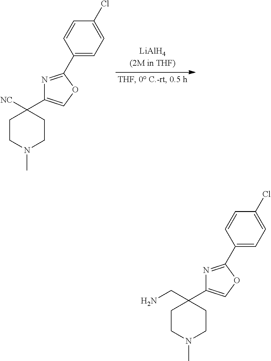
N1=C(C2=CC=C(Cl)C=C2)OC=C1C1([NC])CCN(C)CC1.N1=C(C2=CC=C(Cl)C=C2)OC=C1C1(CN)CCN(C)CC1
